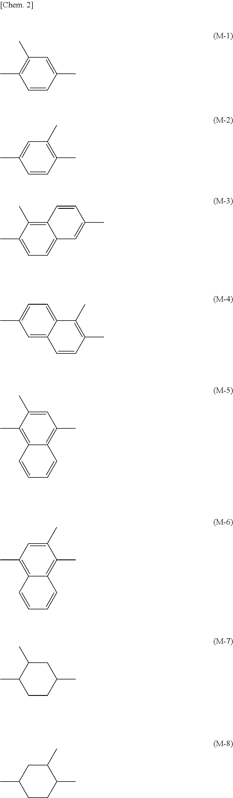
C1=CC(C)=CC(C)=C1C.C1=CC(C)=C(C)C=C1C.C1=C(C)C(C)=C2C(=C1)C=C(C)C=C2.C1=C2C(=CC=C1C)C(C)=C(C)C=C2.C12=C(C)C(C)=CC(C)=C1C=CC=C2.C12=C(C)C=C(C)C(C)=C1C=CC=C2.C1CC(C)CC(C)C1C.C1CC(C)C(C)CC1C
